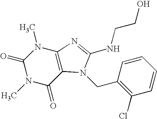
C1(=O)N(C)C(=O)C2=C(N1C)N=C(NCCO)N2CC1=C(Cl)C=CC=C1
